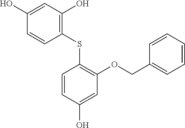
C1(SC2=C(OCC3=CC=CC=C3)C=C(O)C=C2)=C(O)C=C(O)C=C1
